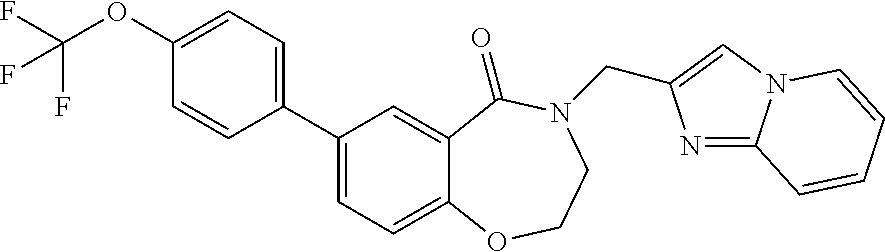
C1=C2C(=CC(C3=CC=C(OC(F)(F)F)C=C3)=C1)C(=O)N(CC1=CN3C(=N1)C=CC=C3)CCO2
